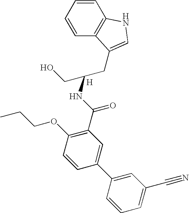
C1=CC=CC2=C1NC=C2CC(CO)NC(C1=C(OCCC)C=CC(C2=CC(C#N)=CC=C2)=C1)=O.[H]
